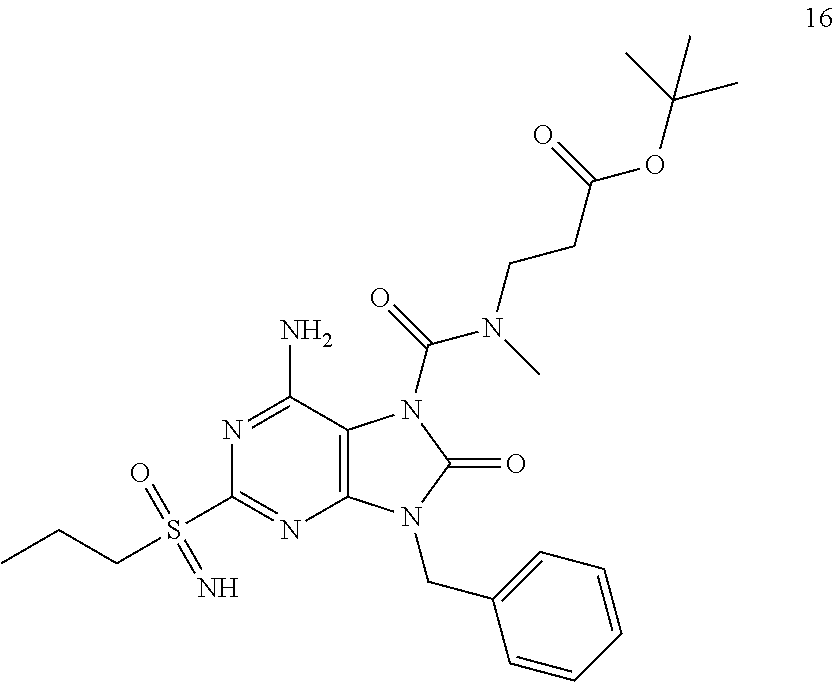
N1=C(N)C2=C(N=C1S(CCC)(=O)=N)N(CC1=CC=CC=C1)C(=O)N2C(=O)N(C)CCC(OC(C)(C)C)=O
